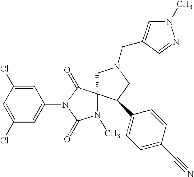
C1(Cl)=CC(Cl)=CC(N2C(=O)N(C)C3(C2=O)CN(CC2=CN(C)N=C2)CC3C2=CC=C(C#N)C=C2)=C1
